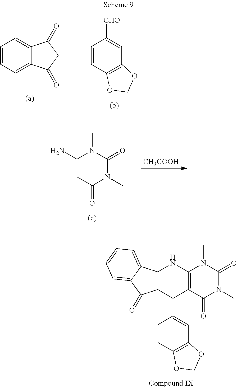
[CH3COOH].C1(N)=CC(=O)N(C)C(=O)N1C.C1=CC=C2C(=C1)C(=O)CC2=O.C1([CHO])=CC2=C(C=C1)OCO2.C12=C(C(=O)N(C)C(=O)N1C)C(C1=CC3=C(C=C1)OCO3)C1=C(N2)C2=CC=CC=C2C1=O
